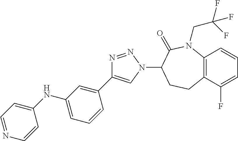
C12=C(C(F)=CC=C1)CCC(N1C=C(C3=CC(NC4=CC=NC=C4)=CC=C3)N=N1)C(=O)N2CC(F)(F)F
